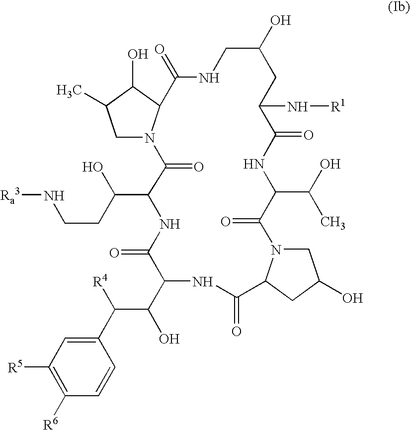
C1N2C(C(O)C1C)C(=O)NCC(O)CC(N[R1])C(=O)NC(C(O)C)C(=O)N1CC(O)CC1C(=O)NC(C(C([R4])C1=CC([R5])=C([R6])C=C1)O)C(=O)NC(C(O)CCN[Ra3])C2=O
